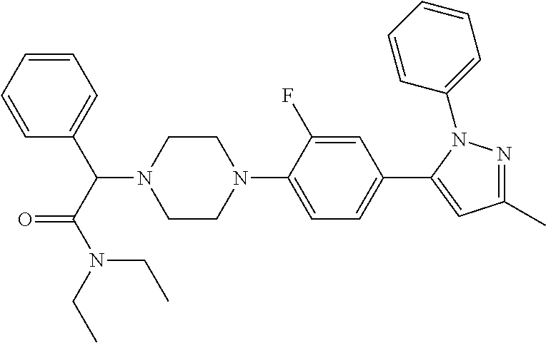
C1=CC=CC(C(C(N(CC)CC)=O)N2CCN(C3=CC=C(C4=CC(C)=NN4C4=CC=CC=C4)C=C3F)CC2)=C1
